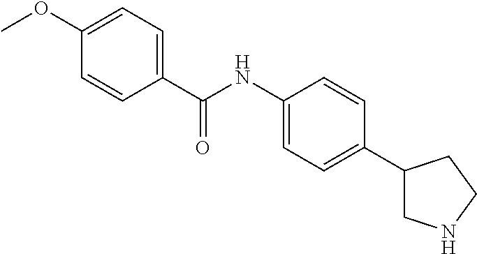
C1(C2CNCC2)=CC=C(NC(C2=CC=C(OC)C=C2)=O)C=C1
